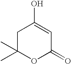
C1C(C)(C)OC(=O)C=C1O
